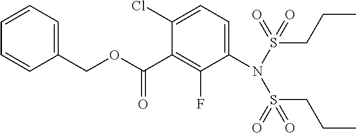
C1(N(S(CCC)(=O)=O)S(CCC)(=O)=O)=CC=C(Cl)C(C(OCC2=CC=CC=C2)=O)=C1F
